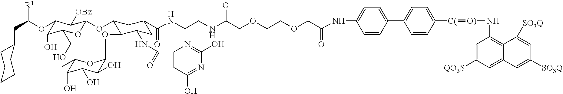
C1(CC([R1])OC2C(O)C(CO)OC(OC3C(OC4C(O)C(O)C(O)C(C)O4)C(NC(C4=CC(O)=NC(O)=N4)=O)CC(C(=O)NCCNC(COCCOCC(NC4=CC=C(C5=CC=C([C(]=[O)]NC6=C7C(=CC([QO3S])=C6)C=C([SO3Q])C=C7[SO3Q])C=C5)C=C4)=O)=O)C3)C2[OBz])CCCCC1
